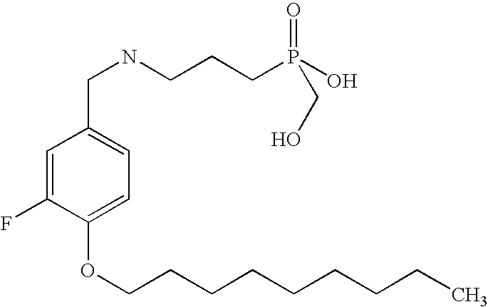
C1=C(F)C(OCCCCCCCCC)=CC=C1CNCCCP(O)(CO)=O
